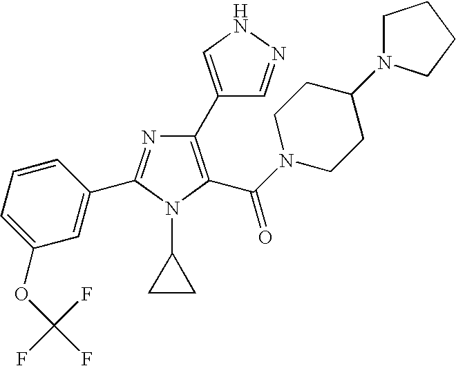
C1(C2=CNN=C2)=C(C(N2CCC(N3CCCC3)CC2)=O)N(C2CC2)C(C2=CC(OC(F)(F)F)=CC=C2)=N1
